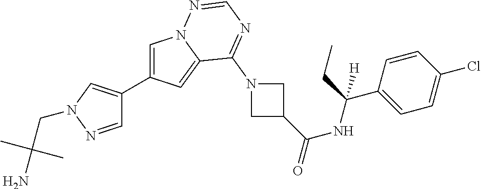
C1=C(C2=CN(CC(N)(C)C)N=C2)C=C2N1N=CN=C2N1CC(C(=O)NC(C2=CC=C(Cl)C=C2)(CC)[H])C1
